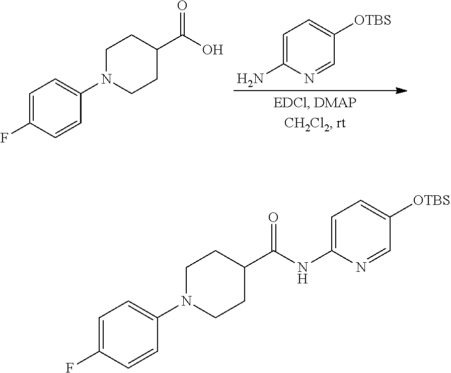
C1=C(N)N=CC([OTBS])=C1.C1=CC(F)=CC=C1N1CCC(C(O)=O)CC1.C1=CC(F)=CC=C1N1CCC(C(NC2=CC=C([OTBS])C=N2)=O)CC1
